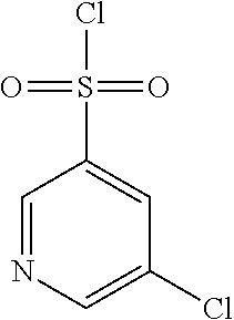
C1=NC=C(Cl)C=C1S(=O)(=O)Cl
